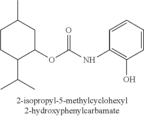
C1CC(C(C)C)C(OC(=O)NC2=C(O)C=CC=C2)CC1C
